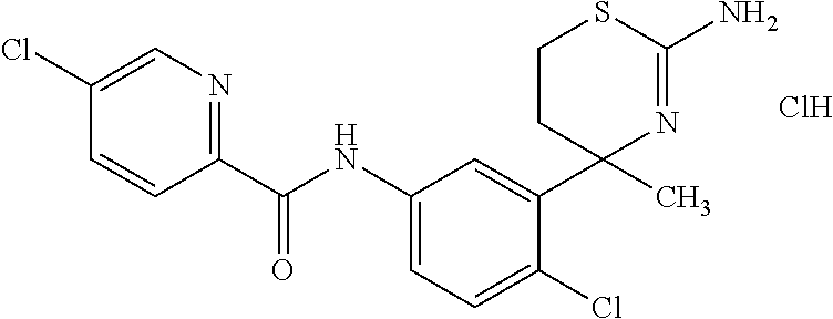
C1=C(NC(C2=NC=C(Cl)C=C2)=O)C=C(C2(C)N=C(N)SCC2)C(Cl)=C1.Cl
